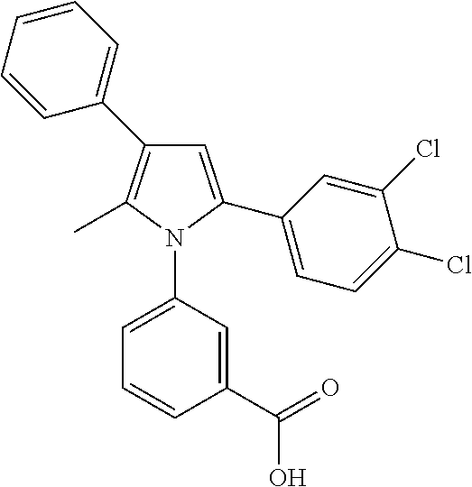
C1=CC=CC(C2=C(C)N(C3=CC=CC(C(=O)O)=C3)C(C3=CC=C(Cl)C(Cl)=C3)=C2)=C1
